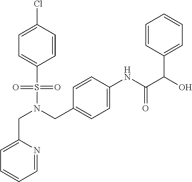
C(N(CC1=CC=C(NC(=O)C(O)C2=CC=CC=C2)C=C1)S(=O)(=O)C1=CC=C(Cl)C=C1)C1=CC=CC=N1
